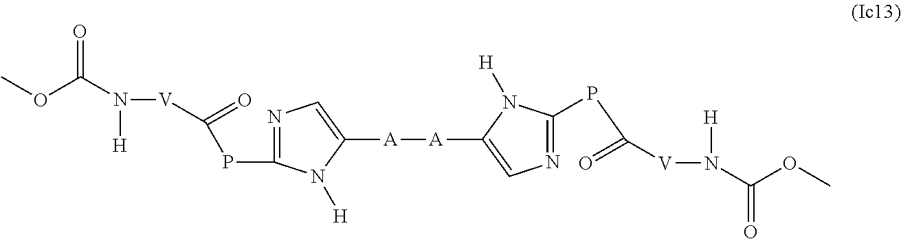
COC(N([H])[V]C(=O)PC1=NC=C([A][A]C2=CN=C(PC([V]N([H])C(OC)=O)=O)N2[H])N1[H])=O
